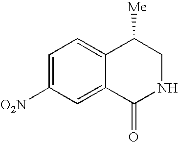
C1=C([O2N])C=C2C(=C1)C([Me])CNC2=O
